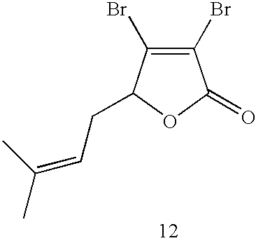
C1(Br)=C(Br)C(CC=C(C)C)OC1=O
